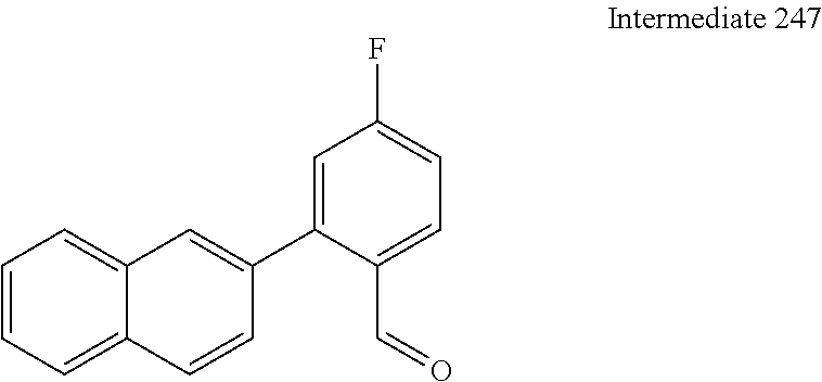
C1=CC=C2C(=C1)C=C(C1=CC(F)=CC=C1C=O)C=C2
